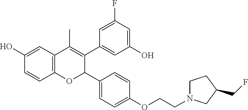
C12=C(C=C(O)C=C1)C(C)=C(C1=CC(O)=CC(F)=C1)C(C1=CC=C(OCCN3CCC(CF)C3)C=C1)O2
